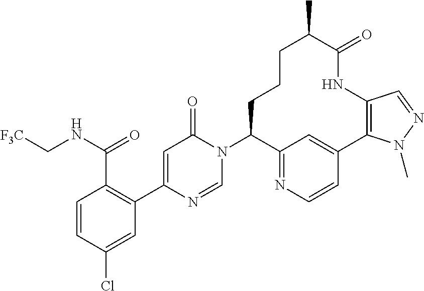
C(C1=C(C2=CC(=O)N(C3C4=NC=CC(=C4)C4=C(NC(=O)C(C)CCC3)C=NN4C)C=N2)C=C(Cl)C=C1)(NC[F3C])=O
